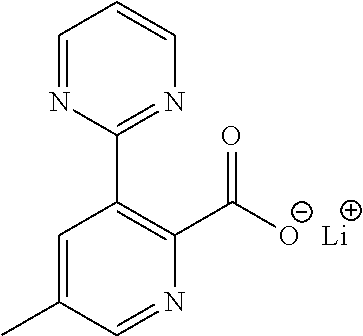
C1=C(C)C=NC(C([O-])=O)=C1C1=NC=CC=N1.[Li]
